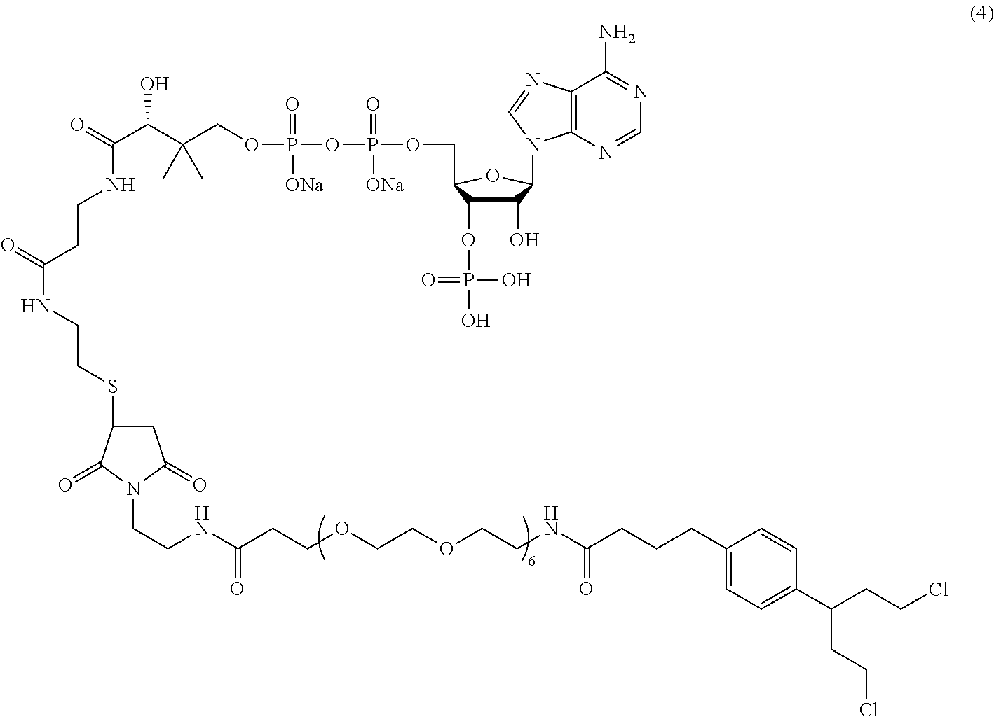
O=C(C(C(COP(OP(=O)(OCC1C(OP(O)(O)=O)C(O)C(N2C3=C(N=C2)C(N)=NC=N3)O1)[ONa])(=O)[ONa])(C)C)O)NCCC(NCCSC1CC(=O)N(CCNC(CCOCCOCCNC(CCCC2=CC=C(C(CCCl)CCCl)C=C2)=O)=O)C1=O)=O
